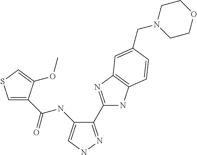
C(NC1=CNN=C1C1=NC2=C(N1)C=CC(CN1CCOCC1)=C2)(=O)C1=CSC=C1OC
